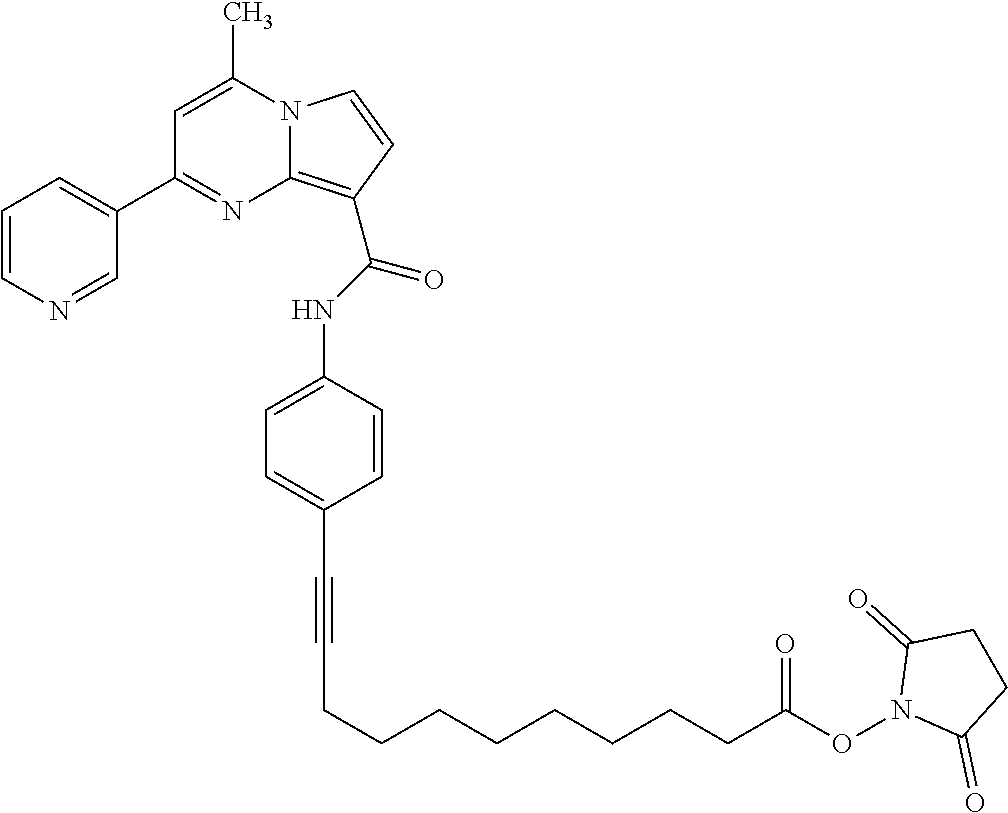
N12C(=C(C(NC3=CC=C(C#CCCCCCCCCC(ON4C(=O)CCC4=O)=O)C=C3)=O)C=C1)N=C(C1=CC=CN=C1)C=C2C
